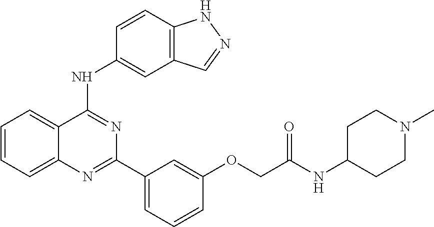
C1=CC=C2C(=C1)C(NC1=CC3=C(C=C1)NN=C3)=NC(C1=CC=CC(OCC(NC3CCN(C)CC3)=O)=C1)=N2
